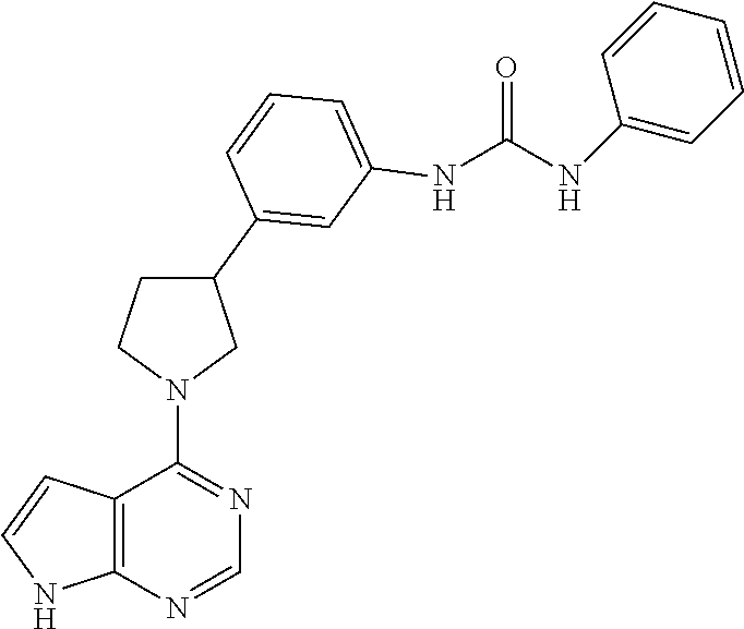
C12=C(N=CN=C1N1CC(C3=CC(NC(NC4=CC=CC=C4)=O)=CC=C3)CC1)NC=C2
